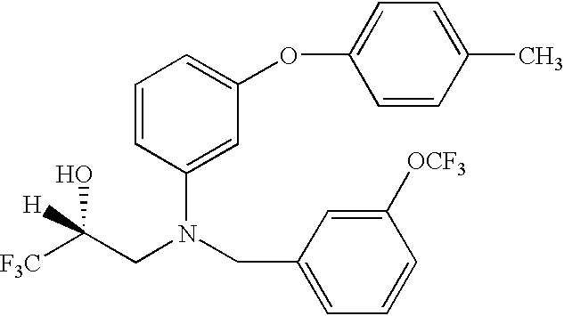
C1=CC(N(CC2=CC=CC([OCF3])=C2)CC(O)([F3C])[H])=CC(OC2=CC=C(C)C=C2)=C1
